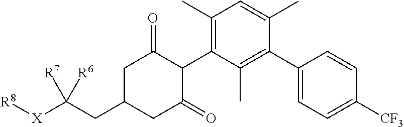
C1(C)=C(C2C(=O)CC(CC([X][R8])([R7])[R6])CC2=O)C(C)=C(C2=CC=C([CF3])C=C2)C(C)=C1
